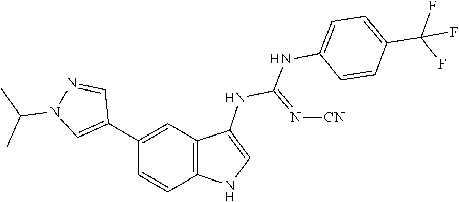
C1=CC(NC(=N[CN])NC2=CNC3=C2C=C(C2=CN(C(C)C)N=C2)C=C3)=CC=C1C(F)(F)F
